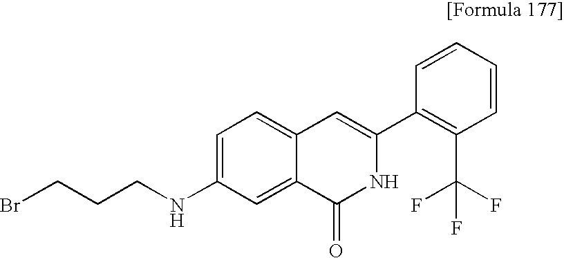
C1=C(NCCCBr)C=C2C(=C1)C=C(C1=C(C(F)(F)F)C=CC=C1)NC2=O
